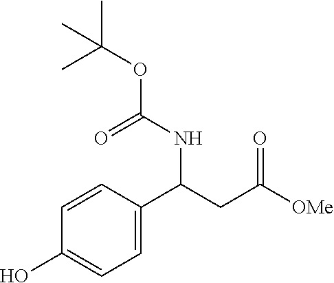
C1=CC(C(NC(=O)OC(C)(C)C)CC([OMe])=O)=CC=C1O
